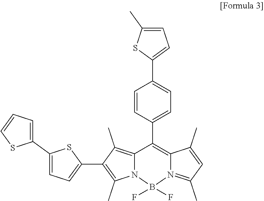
C12=C(C)C(C3=CC=C(C4=CC=CS4)S3)=C(C)N1B(F)(F)N1=C(C)C=C(C)C1=C2C1=CC=C(C2=CC=C(C)S2)C=C1
